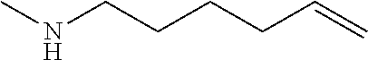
CNCCCCC=C
